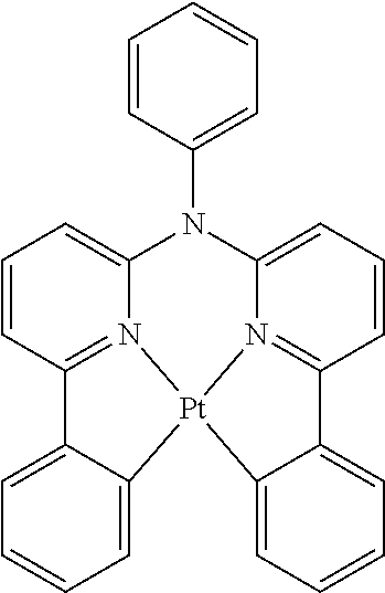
C12=CC=CC=C1[Pt]13N4=C2C=CC=C4N(C2=CC=CC=C2)C2=CC=CC(=N12)C1=CC=CC=C31
